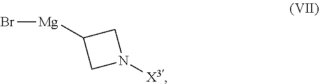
Br[Mg]C1CN([X3])C1
